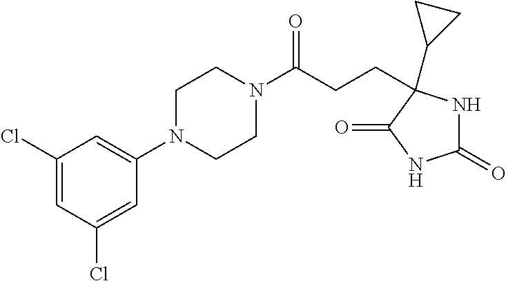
C1(N2CCN(C(CCC3(C4CC4)NC(=O)NC3=O)=O)CC2)=CC(Cl)=CC(Cl)=C1
